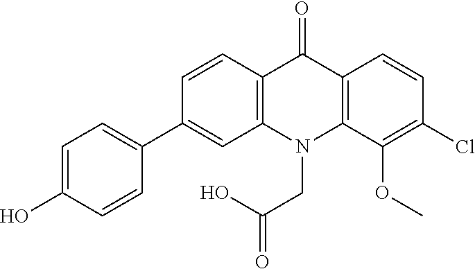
C12=C(N(CC(=O)O)C3=C(C1=O)C=CC(Cl)=C3OC)C=C(C1=CC=C(O)C=C1)C=C2
